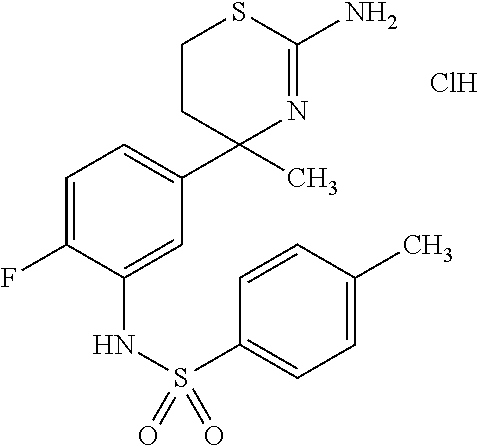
C1=C(C)C=CC(S(NC2=CC(C3(C)N=C(N)SCC3)=CC=C2F)(=O)=O)=C1.Cl
